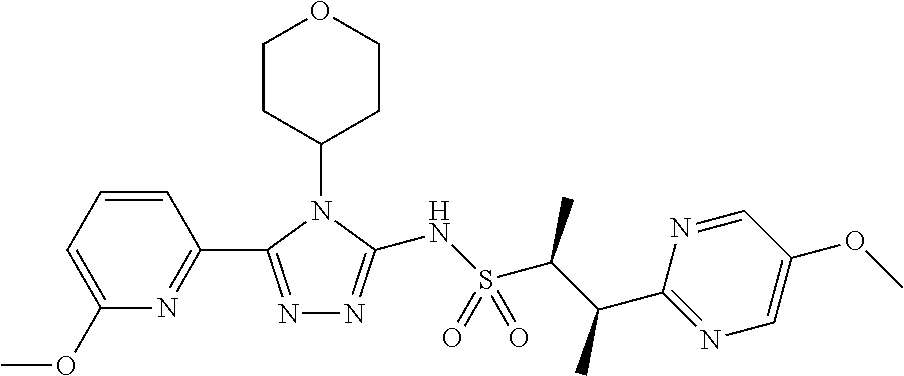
C1CC(N2C(C3=NC(OC)=CC=C3)=NN=C2NS(C(C(C2=NC=C(OC)C=N2)C)C)(=O)=O)CCO1
